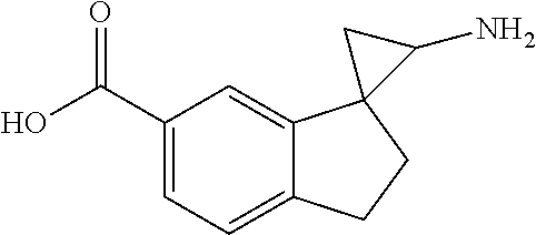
C1=C(C(O)=O)C=C2C(=C1)CCC21C(N)C1
